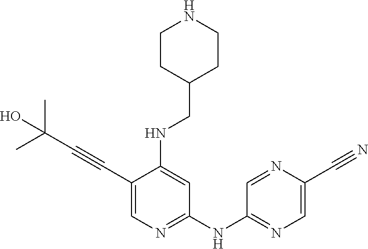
C1(C#CC(C)(C)O)=CN=C(NC2=NC=C(C#N)N=C2)C=C1NCC1CCNCC1
